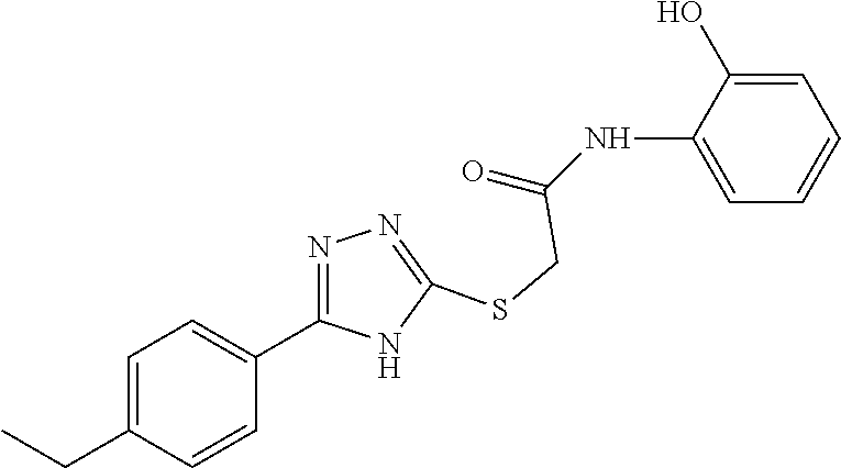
C1=C(NC(=O)CSC2=NN=C(C3=CC=C(CC)C=C3)N2)C(O)=CC=C1
